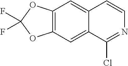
ClC1=NC=CC2=CC3=C(OC(F)(F)O3)C=C12
